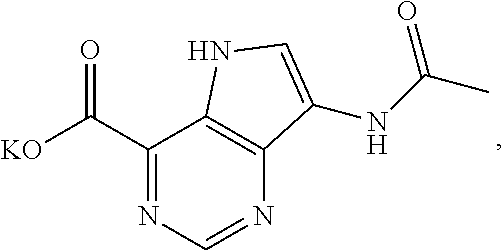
[KO]C(C1=NC=NC2=C1NC=C2NC(C)=O)=O
